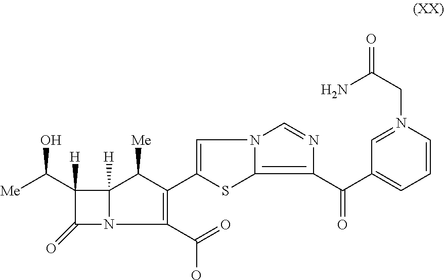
C12([H])N(C(=O)C1([H])C([Me])O)C(C(=O)O)=C(C1=CN3C(=C(C(C4=CC=CN(CC(=O)N)=C4)=O)N=C3)S1)C2[Me]
